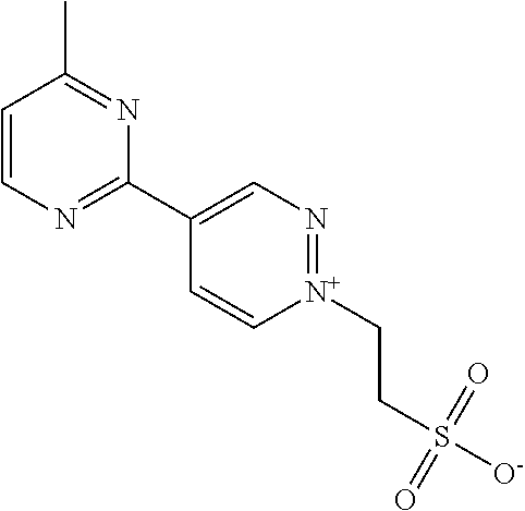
C1=CN=C(C2=CN=[N+](CCS([O-])(=O)=O)C=C2)N=C1C
